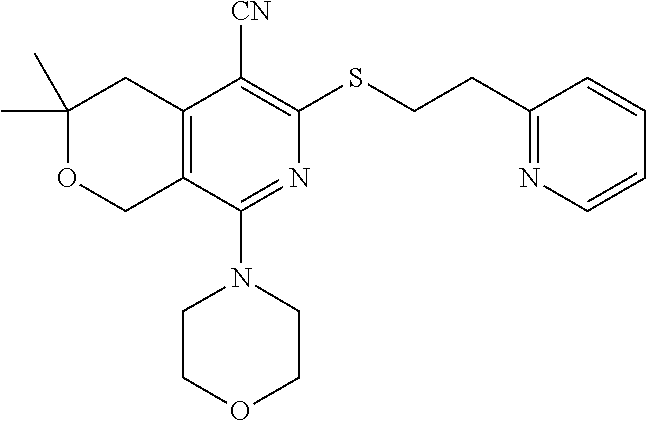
C1(C)(C)OCC2=C(C1)C([CN])=C(SCCC1=NC=CC=C1)N=C2N1CCOCC1
